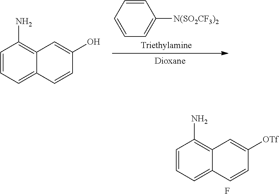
C1=CC=C2C(=C1N)C=C([OTf])C=C2.F.C1=C([N(SO2CF3)2])C=CC=C1.C1=CC=C2C(=C1N)C=C(O)C=C2
